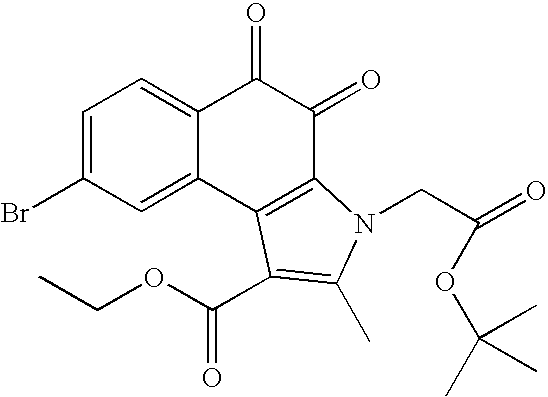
C1=C(Br)C=C2C(=C1)C(=O)C(=O)C1=C2C(C(OCC)=O)=C(C)N1CC(=O)OC(C)(C)C
